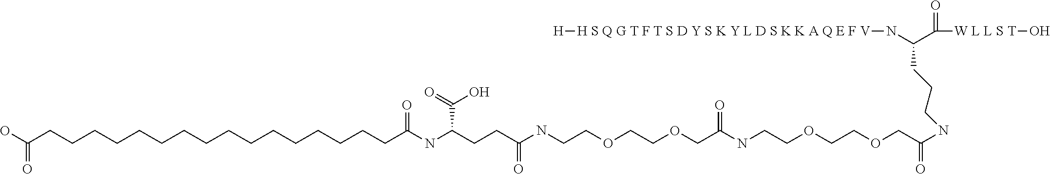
C(COCCOCCNC(COCCOCCNC(CCC(NC(CCCCCCCCCCCCCCCCC(O)=O)=O)C(=O)O)=O)=O)(=O)NCCCC(N[H S Q G T F T S D Y S K Y L D S K K A Q E F V][H])C([W L L S T]O)=O
